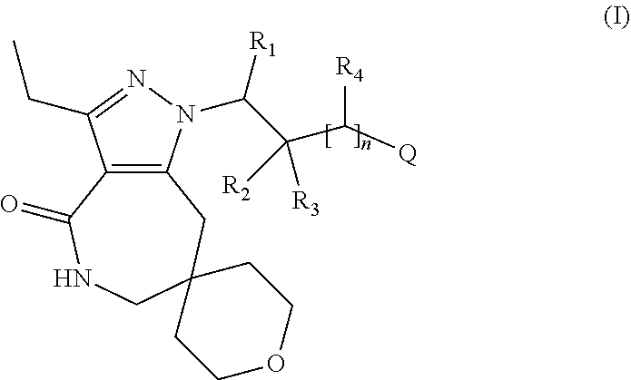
C12=C(N(C(C([R3])(C([Q])[R4])[R2])[R1])N=C1CC)CC1(CNC2=O)CCOCC1
